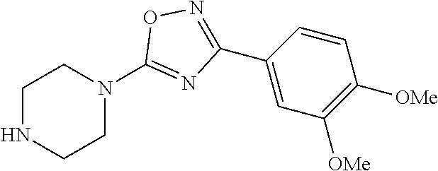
C1NCCN(C2=NC(C3=CC([OMe])=C([OMe])C=C3)=NO2)C1
